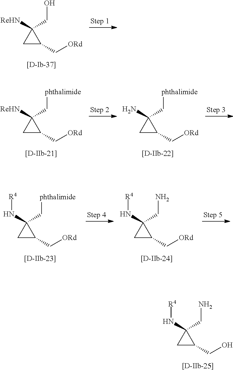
C1C(C[ORd])C1([ReHN])CO.C1C(C[ORd])C1([ReHN])C[phthalimide].C1C(C[ORd])C1(N)C[phthalimide].C1C(C[ORd])C1(N[R4])C[phthalimide].C1C(C[ORd])C1(N[R4])CN.C1C(CO)C1(N[R4])CN
